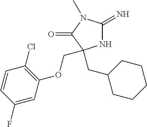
N1C(=N)N(C)C(=O)C1(CC1CCCCC1)COC1=C(Cl)C=CC(F)=C1
